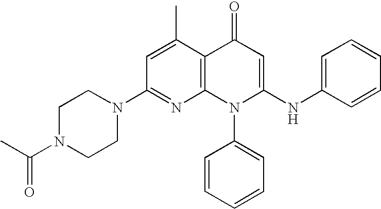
C1(N2CCN(C(C)=O)CC2)=NC2=C(C(C)=C1)C(=O)C=C(NC1=CC=CC=C1)N2C1=CC=CC=C1
